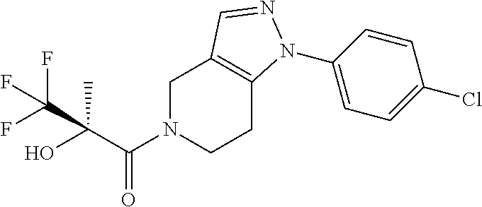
C1N(C(C(O)(C)C(F)(F)F)=O)CCC2=C1C=NN2C1=CC=C(Cl)C=C1
